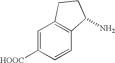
[HOOC]C1=CC2=C(C=C1)C(N)CC2
